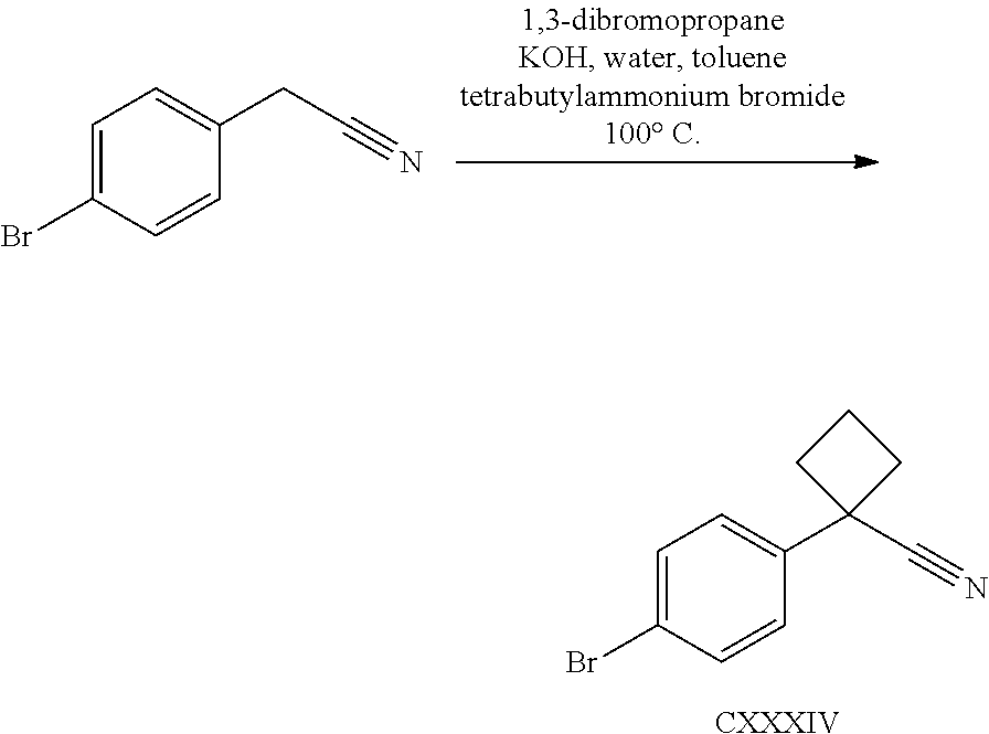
C1=C(Br)C=CC(CC#N)=C1.C1=C(Br)C=CC(C2(C#N)CCC2)=C1.[CXXXIV]
